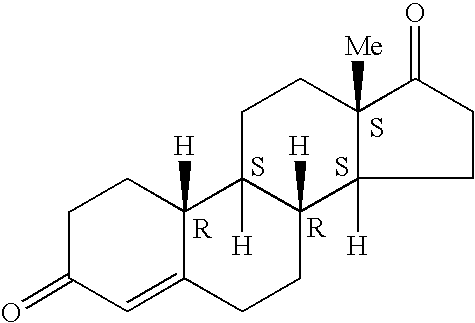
S.C1C(=O)C=C2C([H])(C1)C1([H])C([H])(CC2)C2([H])C([Me])(CC1)C(=O)CC2.[R].S.S
